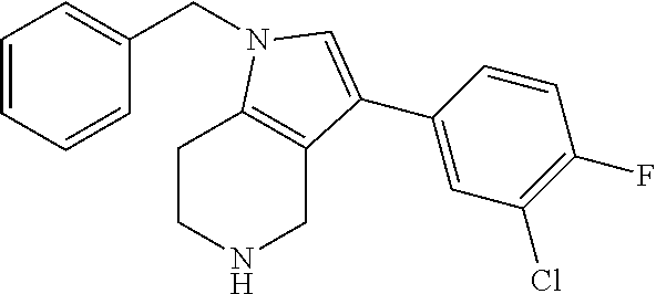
C1(C2=CN(CC3=CC=CC=C3)C3=C2CNCC3)=CC(Cl)=C(F)C=C1
